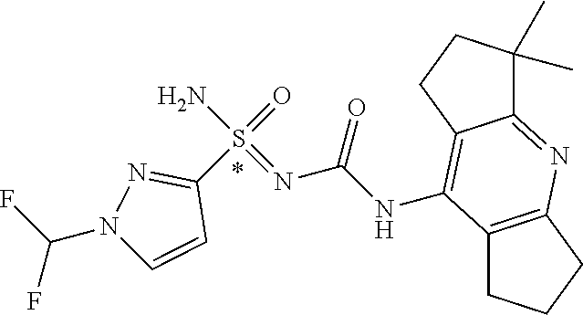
C12=C(CCC1)N=C1C(=C2NC(N=S(N)(=O)C2=NN(C(F)F)C=C2)=O)CCC1(C)C
